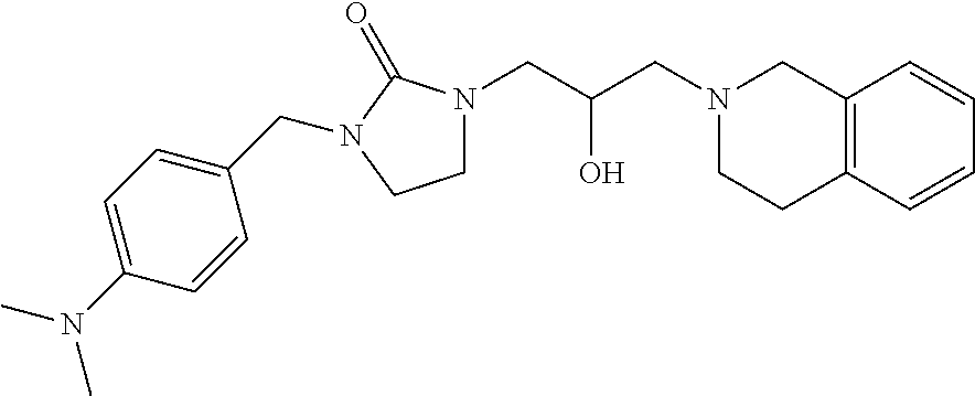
C12=C(C=CC=C1)CCN(CC(CN1CCN(CC3=CC=C(N(C)C)C=C3)C1=O)O)C2
